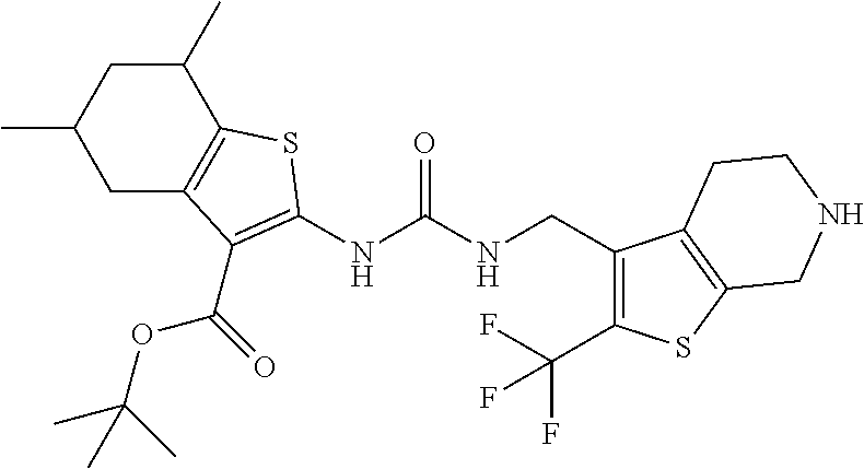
C1(C)CC(C)CC2=C1SC(NC(NCC1=C(C(F)(F)F)SC3=C1CCNC3)=O)=C2C(OC(C)(C)C)=O
